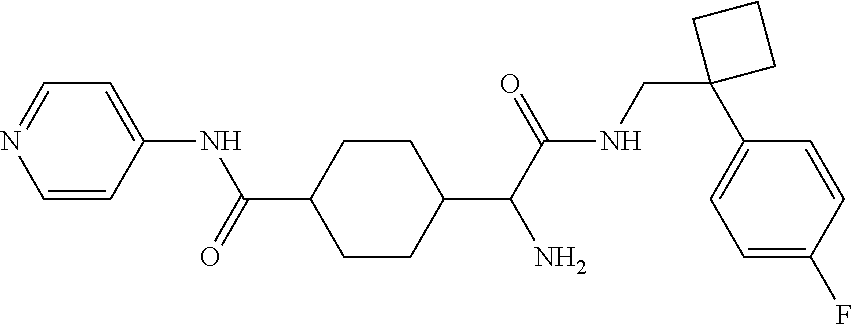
C1(C(C(NCC2(C3=CC=C(F)C=C3)CCC2)=O)N)CCC(C(=O)NC2=CC=NC=C2)CC1
